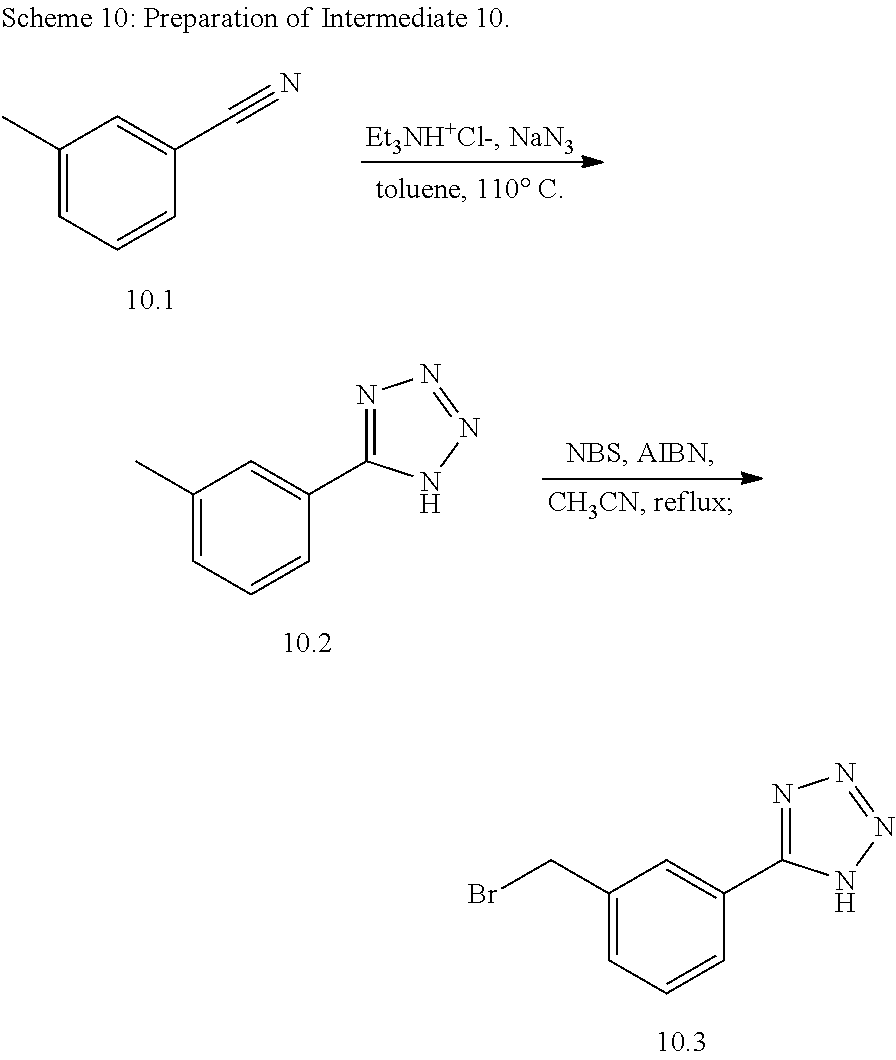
C1(C)=CC=CC(C#N)=C1.C1(C)=CC=CC(C2=NN=NN2)=C1.C1(CBr)=CC=CC(C2=NN=NN2)=C1
